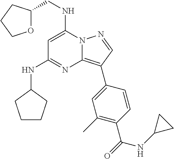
O1C(CNC2=CC(NC3CCCC3)=NC3=C(C4=CC(C)=C(C(=O)NC5CC5)C=C4)C=NN23)CCC1
